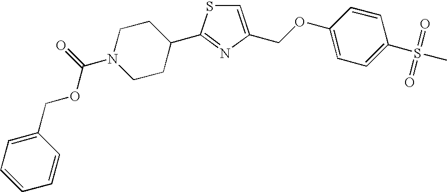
C1=C(COC2=CC=C(S(=O)(=O)C)C=C2)N=C(C2CCN(C(=O)OCC3=CC=CC=C3)CC2)S1
